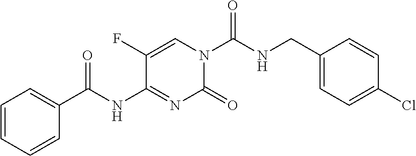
C1=C(F)C(NC(C2=CC=CC=C2)=O)=NC(=O)N1C(NCC1=CC=C(Cl)C=C1)=O
